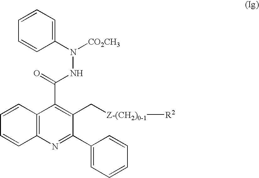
C1=CC=CC2=C1C(C(=O)NN([CO2CH3])C1=CC=CC=C1)=C(C[Z-(CH2)0-1][R2])C(C1=CC=CC=C1)=N2
